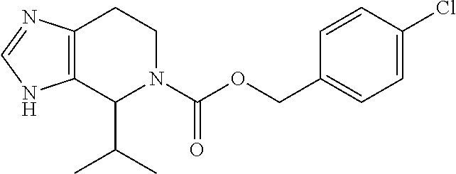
C12=C(C(C(C)C)N(C(OCC3=CC=C(Cl)C=C3)=O)CC1)NC=N2
